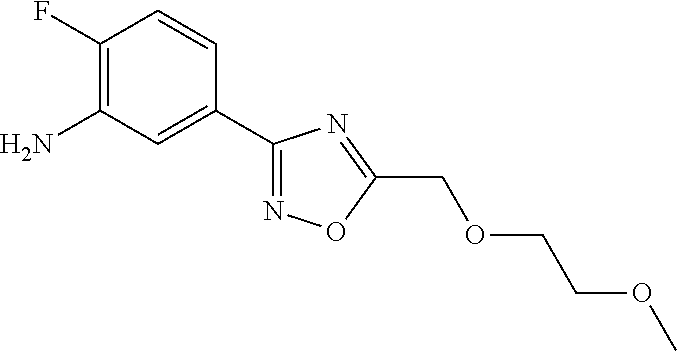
NC1=C(F)C=CC(C2=NOC(COCCOC)=N2)=C1
